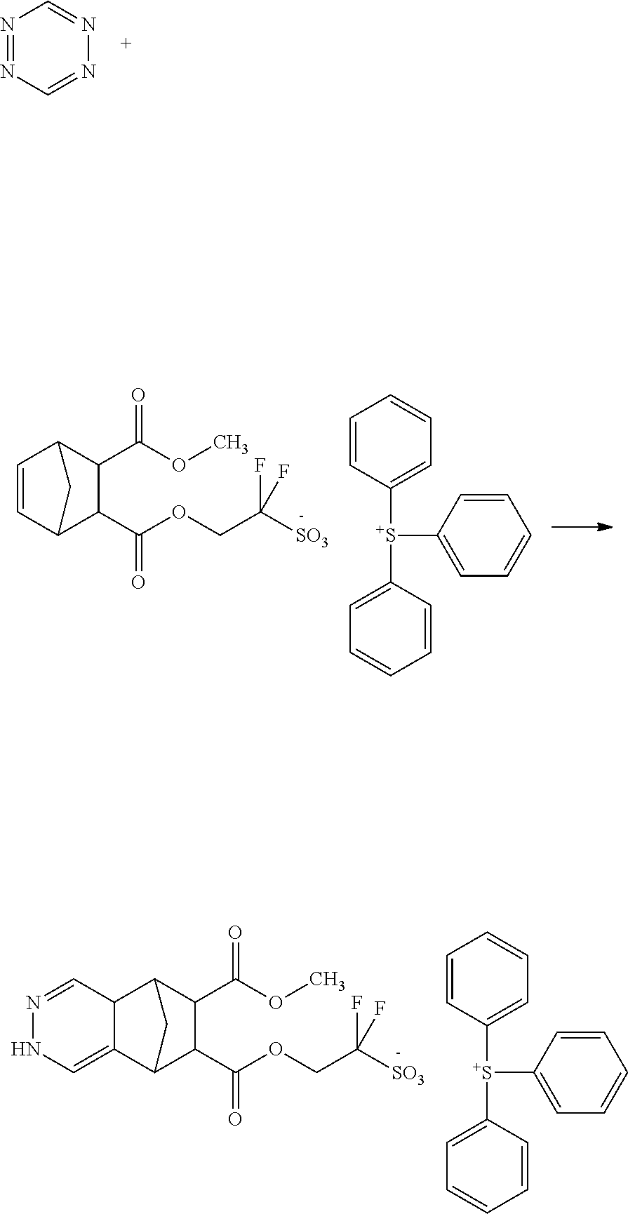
N1=NC=NN=C1.C1=CC([S+](C2=CC=CC=C2)C2=CC=CC=C2)=CC=C1.C1=CC2C(C(=O)OCC(F)([SO3])F)C(C(OC)=O)C1C2.C1=CC([S+](C2=CC=CC=C2)C2=CC=CC=C2)=CC=C1.C12C(=CNN=C1)C1C(C(=O)OCC(F)([SO3])F)C(C(OC)=O)C2C1
